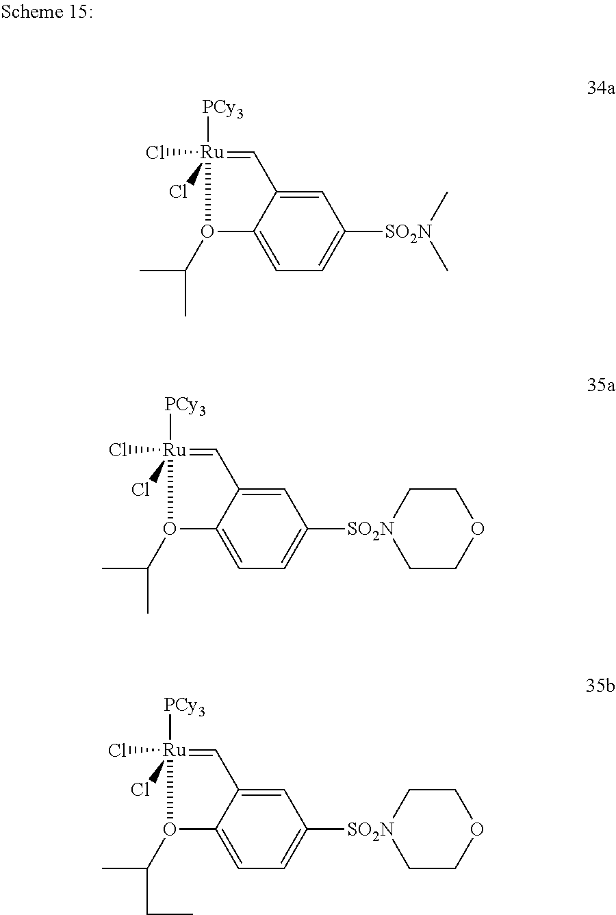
[PCy3][Ru]1(Cl)(Cl)=CC2=CC([SO2N](C)C)=CC=C2O1C(C)C.[PCy3][Ru]1(Cl)(Cl)=CC2=CC([SO2N]3CCOCC3)=CC=C2O1C(C)C.[PCy3][Ru]1(Cl)(Cl)=CC2=CC([SO2N]3CCOCC3)=CC=C2O1C(C)CC
